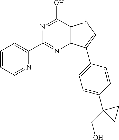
N1=C(O)C2=C(N=C1C1=CC=CC=N1)C(C1=CC=C(C3(CO)CC3)C=C1)=CS2
